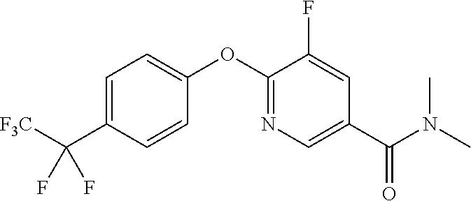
C1=C(C([F3C])(F)F)C=CC(OC2=NC=C(C(N(C)C)=O)C=C2F)=C1
